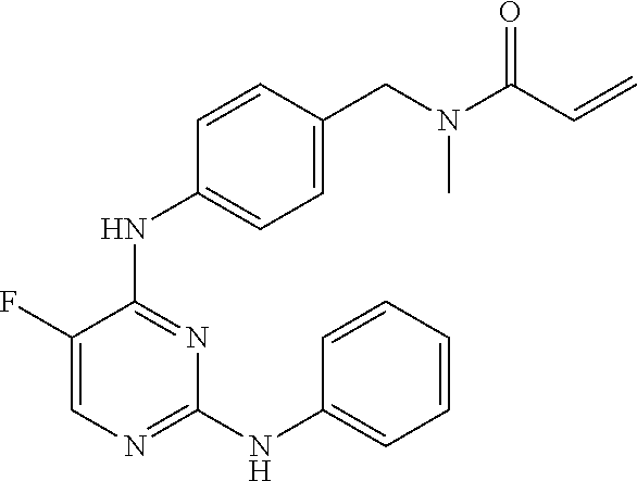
C1=C(F)C(NC2=CC=C(CN(C(C=C)=O)C)C=C2)=NC(NC2=CC=CC=C2)=N1
